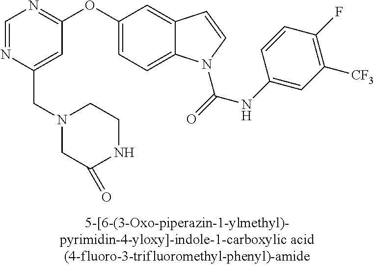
C1=NC(CN2CC(=O)NCC2)=CC(OC2=CC=C3C(=C2)C=CN3C(=O)NC2=CC([CF3])=C(F)C=C2)=N1
